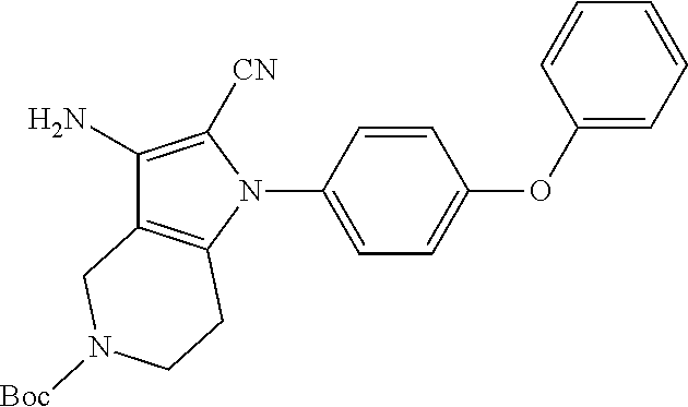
C1(N)=C([CN])N(C2=CC=C(OC3=CC=CC=C3)C=C2)C2=C1CN([Boc])CC2
